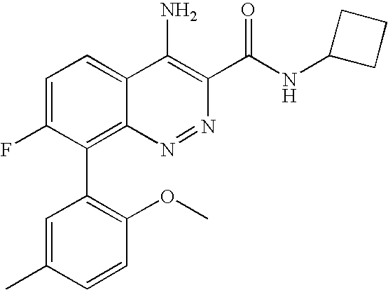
C1=C(F)C(C2=C(OC)C=CC(C)=C2)=C2C(=C1)C(N)=C(C(NC1CCC1)=O)N=N2
